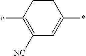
C1=CC([#])=C([NC])C=C1*
